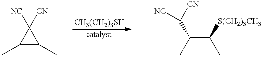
C1([NC])([CN])C(C)C1C.C(C(C)[S(CH2)3CH3])(C)C([NC])[CN]
